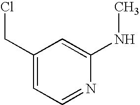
C1(CCl)=CC=NC(NC)=C1
